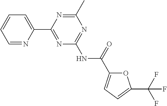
C1=NC(C2=NC(NC(=O)C3=CC=C(C(F)(F)F)O3)=NC(C)=N2)=CC=C1
